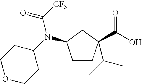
C1CC(C(O)=O)(C(C)C)CC1N(C1CCOCC1)C([CF3])=O
